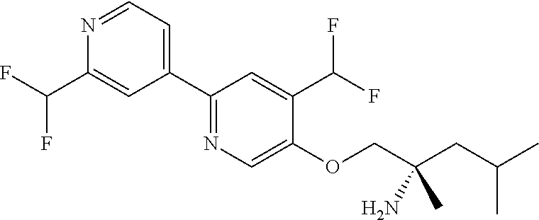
C1(C2=CC=NC(C(F)F)=C2)=NC=C(OCC(CC(C)C)(N)C)C(C(F)F)=C1
